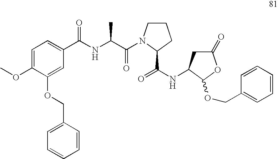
C1=C(OC)C(OCC2=CC=CC=C2)=CC(C(NC(C(=O)N2CCCC2C(NC2CC(=O)OC2OCC2=CC=CC=C2)=O)C)=O)=C1
